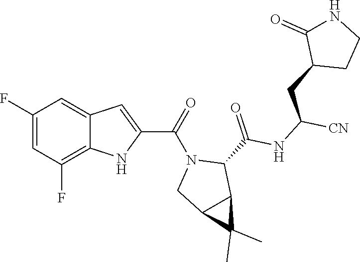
C1(F)=CC(F)=C2C(=C1)C=C(C(N1CC3C(C1C(NC([CN])CC1CCNC1=O)=O)C3(C)C)=O)N2
